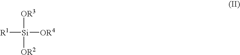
[OR3][Si]([R1])([OR4])[OR2]
